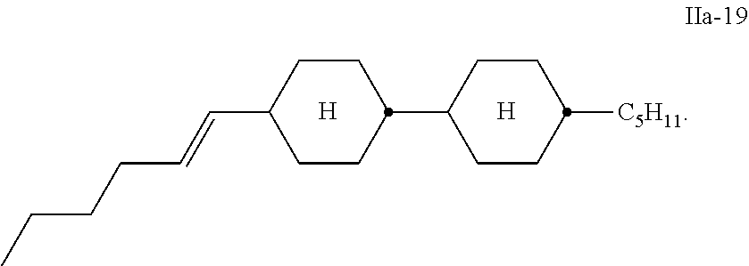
[H].C1CC(C=CCCCC)CCC1C1CCC([C5H11])CC1.[H]
